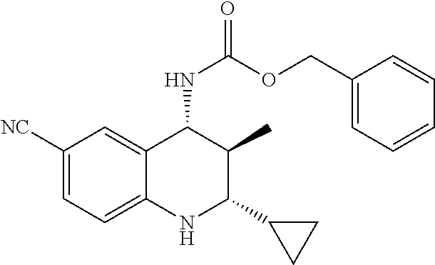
C1([NC])=CC=C2C(=C1)C(NC(=O)OCC1=CC=CC=C1)C(C)C(C1CC1)N2
